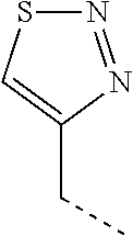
N1=NC(CC)=CS1
